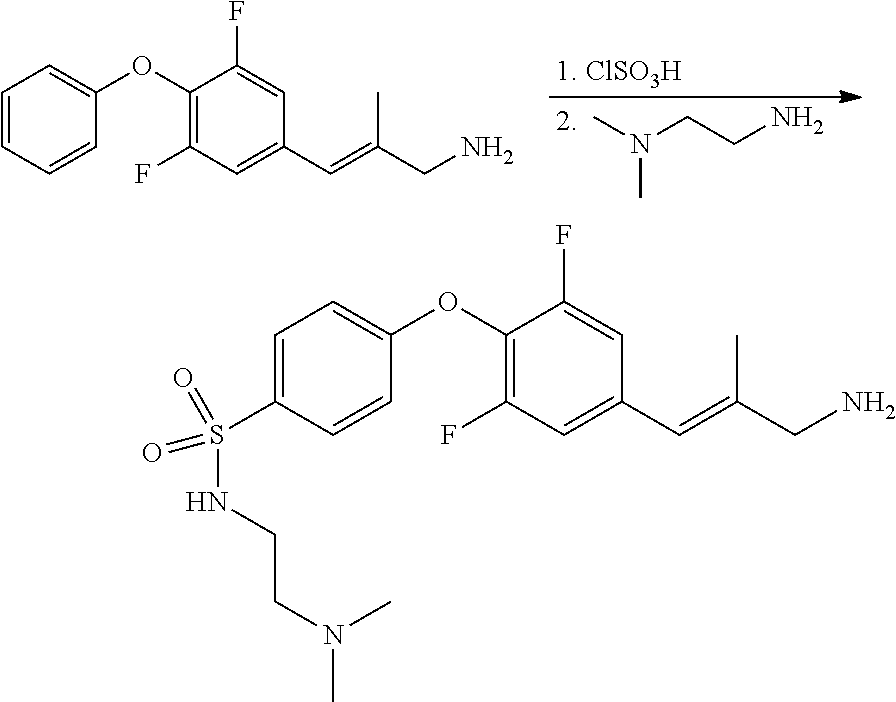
CN(CCN)C.C1=CC=CC(OC2=C(F)C=C(C=C(CN)C)C=C2F)=C1.C1=C(S(NCCN(C)C)(=O)=O)C=CC(OC2=C(F)C=C(C=C(CN)C)C=C2F)=C1
